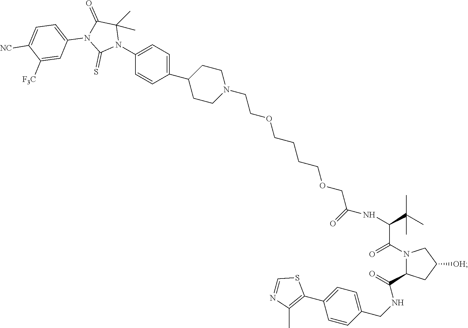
C1=CC(C2CCN(CCOCCCCOCC(NC(C(C)(C)C)C(=O)N3C(C(=O)NCC4=CC=C(C5=C(C)N=CS5)C=C4)CC([OH])C3)=O)CC2)=CC=C1N1C(C)(C)C(=O)N(C2=CC=C([NC])C([F3C])=C2)C1=S
